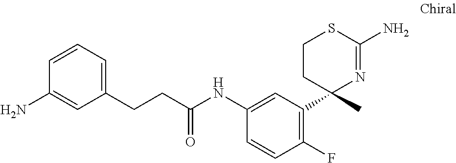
C1CC(C)(C2=C(F)C=CC(NC(CCC3=CC=CC(N)=C3)=O)=C2)N=C(N)S1
